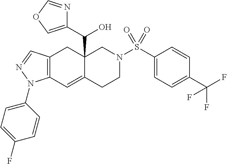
C12=C(C=NN1C1=CC=C(F)C=C1)CC1(C(O)C3=COC=N3)C(=C2)CCN(S(C2=CC=C(C(F)(F)F)C=C2)(=O)=O)C1
